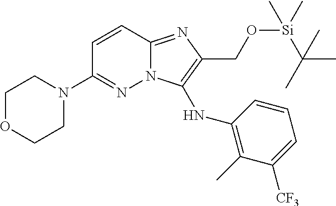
C1OCCN(C2=NN3C(=NC(CO[Si](C(C)(C)C)(C)C)=C3NC3=C(C)C([CF3])=CC=C3)C=C2)C1
